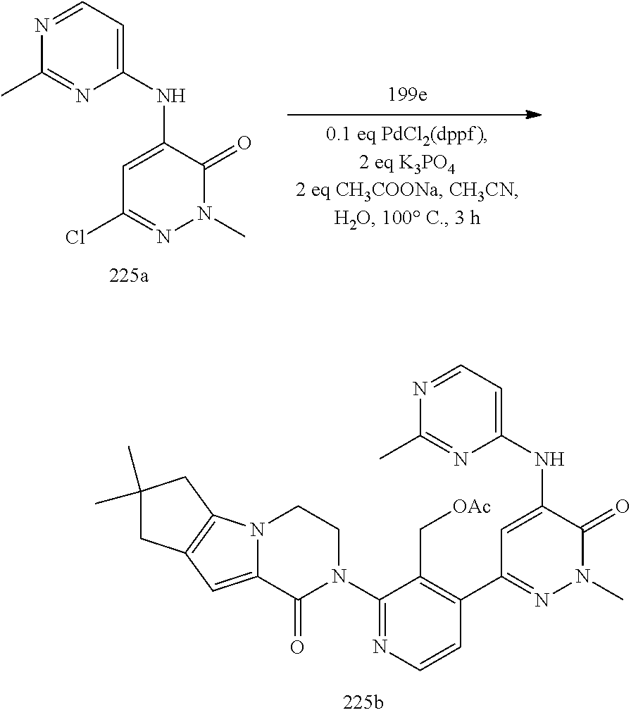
C1=NC(C)=NC(NC2=CC(Cl)=NN(C)C2=O)=C1.C1=NC(C)=NC(NC2=CC(C3=C(C[OAc])C(N4CCN5C(=CC6=C5CC(C)(C)C6)C4=O)=NC=C3)=NN(C)C2=O)=C1
